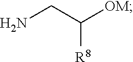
C(C([OM])[R8])N
